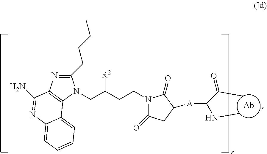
[Ab].C1(CCCC)=NC2=C(N1CC([R2])CCN1C(=O)CC([A]C(NC)C(C)=O)C1=O)C1=CC=CC=C1N=C2N
